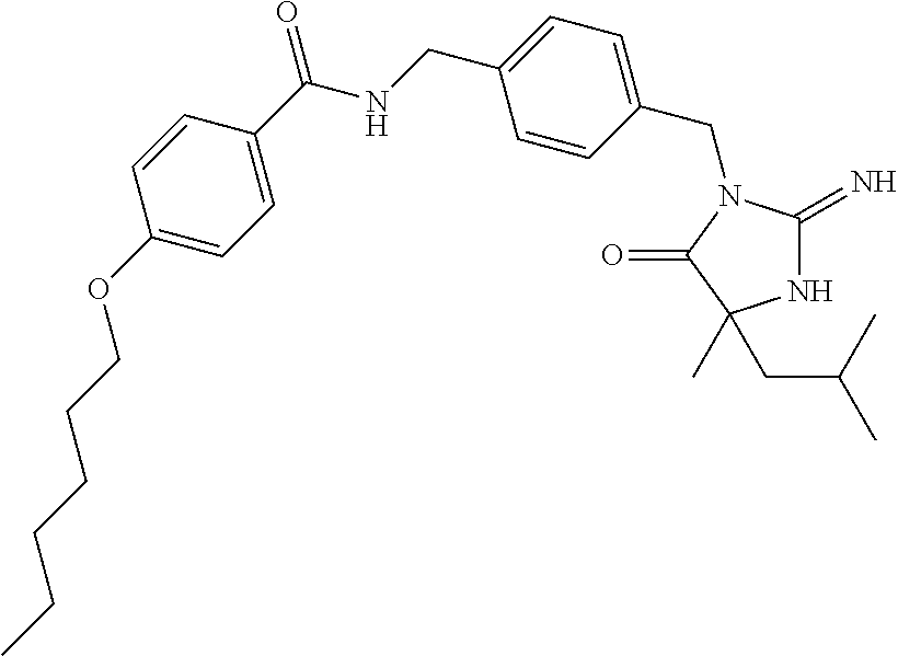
N1C(=N)N(CC2=CC=C(CNC(C3=CC=C(OCCCCCC)C=C3)=O)C=C2)C(=O)C1(CC(C)C)C
